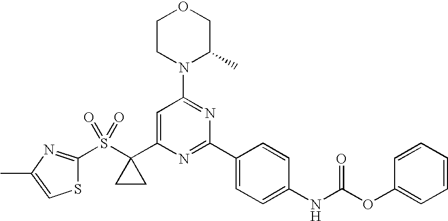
C1=C(C2(S(=O)(=O)C3=NC(C)=CS3)CC2)N=C(C2=CC=C(NC(OC3=CC=CC=C3)=O)C=C2)N=C1N1CCOCC1C
